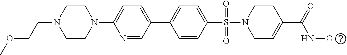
C1=CC(S(=O)(=O)N2CC=C(C(=O)NO)CC2)=CC=C1C1=CC=C(N2CCN(CCOC)CC2)N=C1
